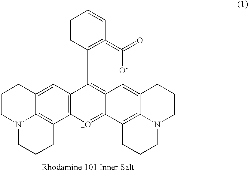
C1CN2C3=C(C4=C(C=C3C1)C(C1=C(=C(=O)[O-])C=CC=C1)=C1C(=[O+]4)C3=C4C(=C1)CCCN4CCC3)CCC2
